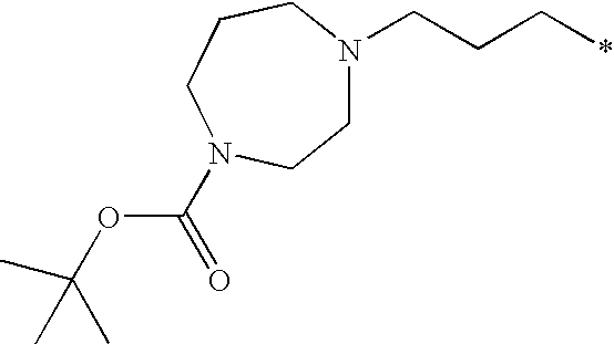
C1N(CCC*)CCCN(C(=O)OC(C)(C)C)C1
